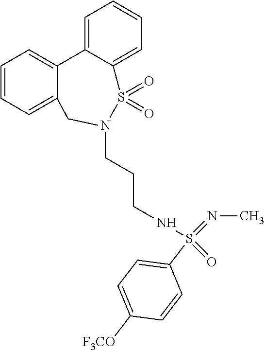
C1=CC=C2C(=C1)C1=CC=CC=C1S(=O)(=O)N(CCCNS(=NC)(=O)C1=CC=C([F3CO])C=C1)C2
